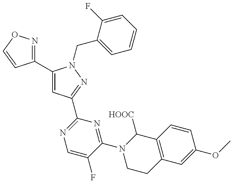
C1(C2=CC(C3=NC=C(F)C(N4CCC5=C(C4[HOOC])C=CC(OC)=C5)=N3)=NN2CC2=CC=CC=C2F)=NOC=C1
